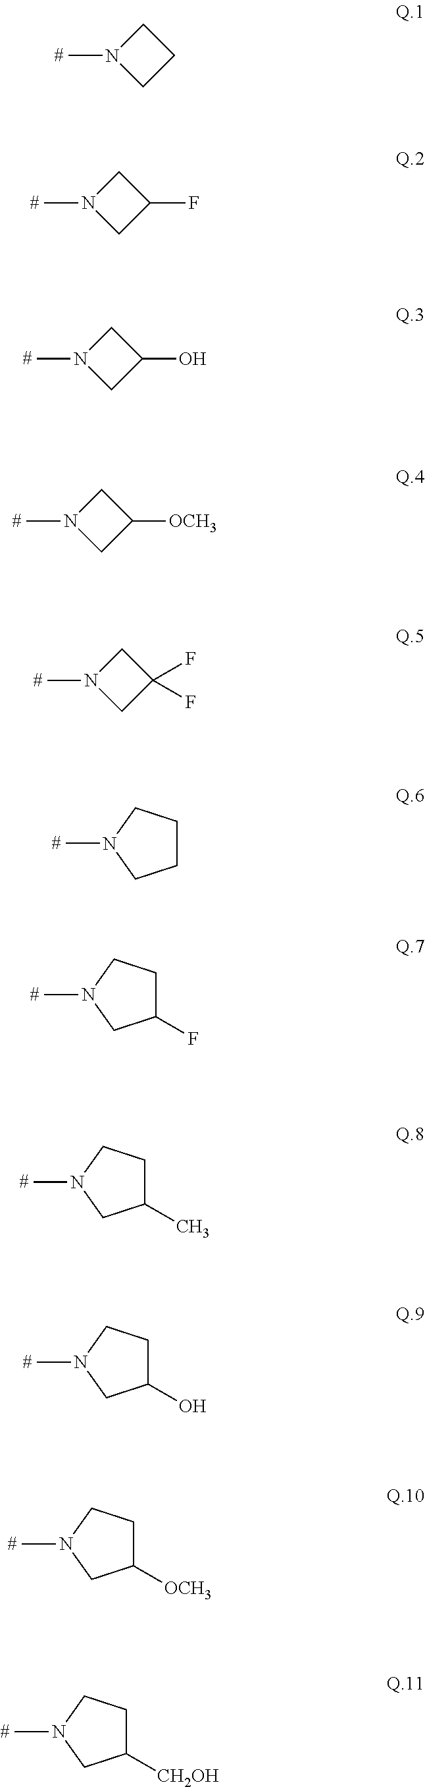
N1(C)CCC1.N1(C)CC(F)C1.N1(C)CC(O)C1.N1(C)CC([OCH3])C1.N1(C)CC(F)(F)C1.N1(C)CCCC1.N1(C)CC(F)CC1.N1(C)CC(C)CC1.N1(C)CC(O)CC1.N1(C)CC([OCH3])CC1.N1(C)CC([CH2OH])CC1
